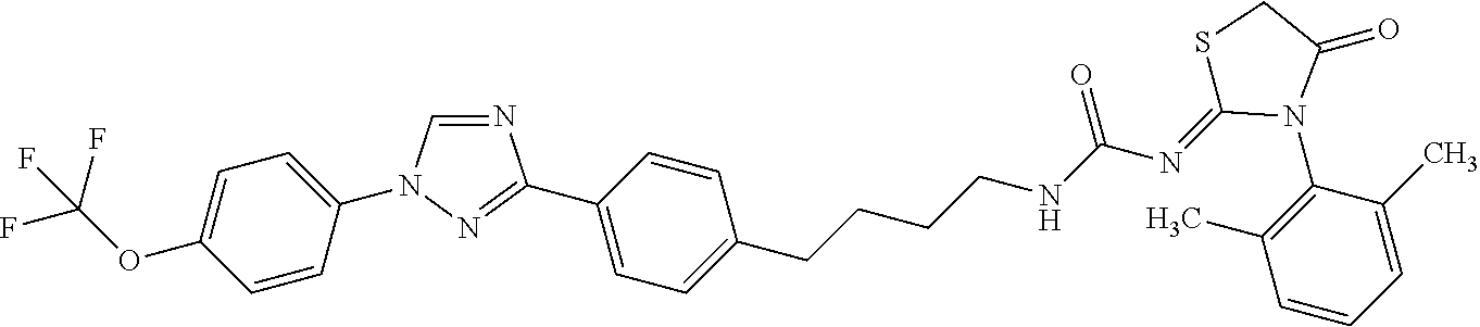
N1=CN(C2=CC=C(OC(F)(F)F)C=C2)N=C1C1=CC=C(CCCCNC(N=C2SCC(=O)N2C2=C(C)C=CC=C2C)=O)C=C1
